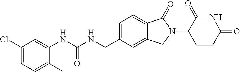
C1=C(Cl)C=C(NC(NCC2=CC=C3C(=C2)CN(C2CCC(=O)NC2=O)C3=O)=O)C(C)=C1
